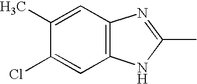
C1(Cl)=CC2=C(C=C1C)N=C(C)N2
